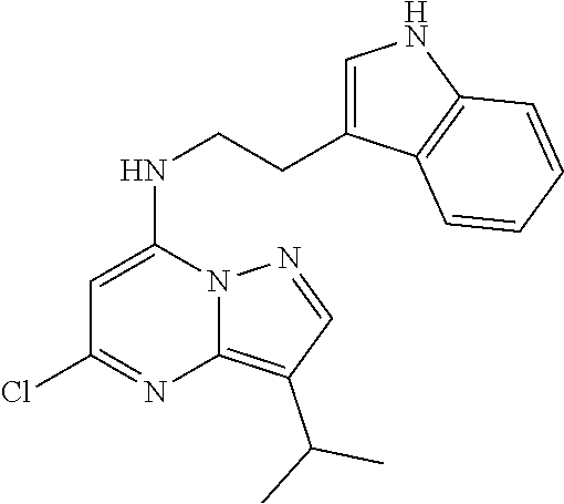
C1=C(NCCC2=CNC3=C2C=CC=C3)N2C(=C(C(C)C)C=N2)N=C1Cl
